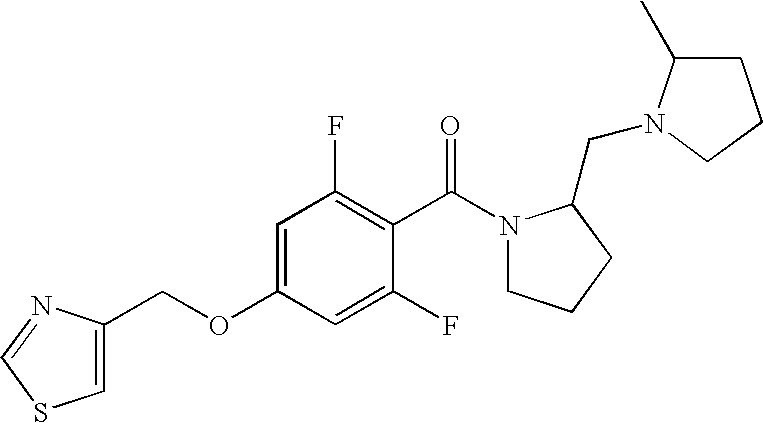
C1=C(OCC2=CSC=N2)C=C(F)C(C(N2CCCC2CN2C(C)CCC2)=O)=C1F
